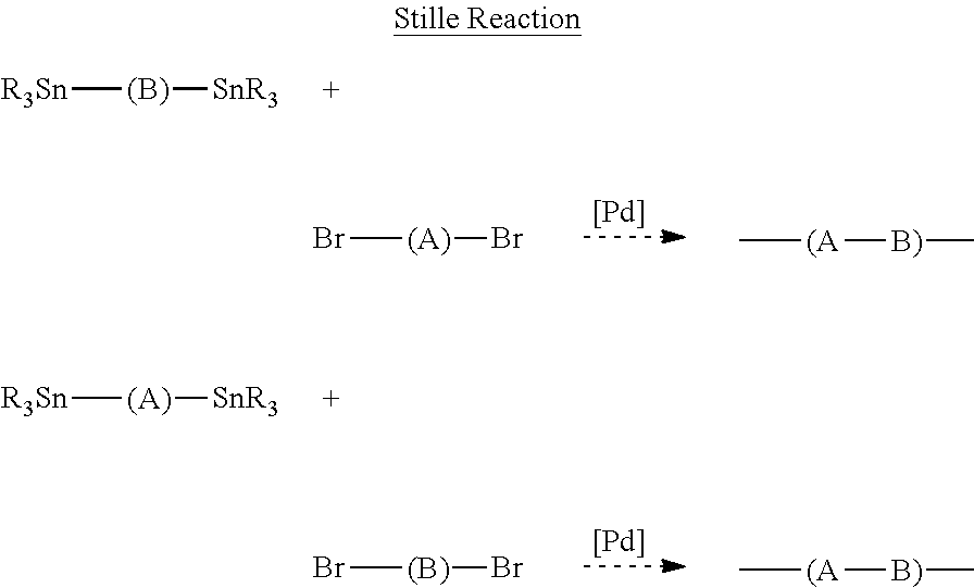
[R3Sn][(B)][SnR3].[Pd].Br[(A)]Br.C[(A][B)]C.[R3Sn][(A)][SnR3].[Pd].Br[(B)]Br.C[(A][B)]C
